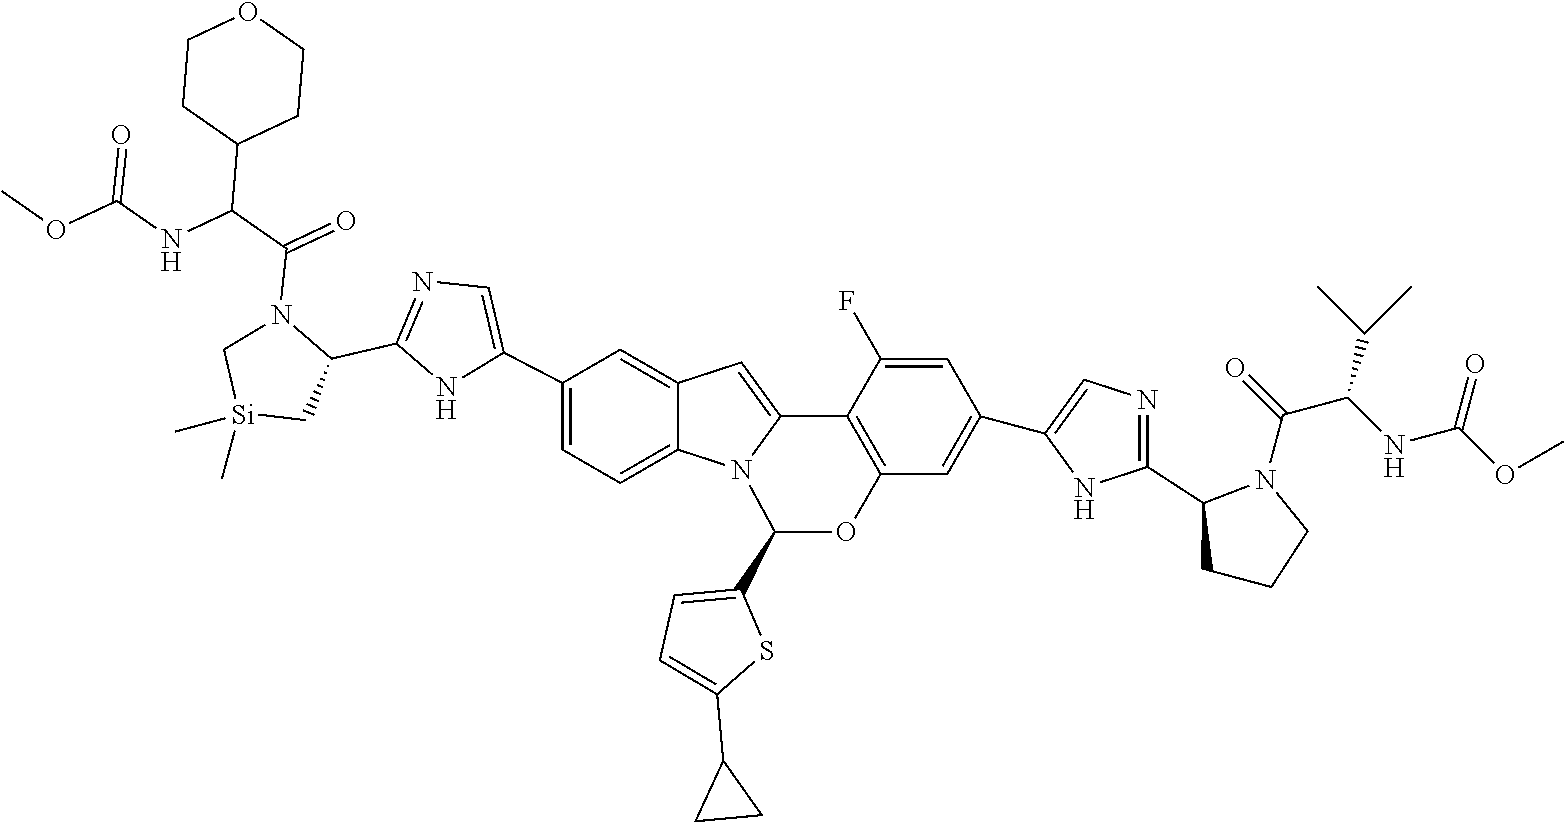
C1(C2=CN=C(C3N(C(C(NC(OC)=O)C4CCOCC4)=O)C[Si](C)(C)C3)N2)=CC=C2C(=C1)C=C1N2C(C2=CC=C(C3CC3)S2)OC2=C1C(F)=CC(C1=CN=C(C3N(C(C(NC(=O)OC)C(C)C)=O)CCC3)N1)=C2
